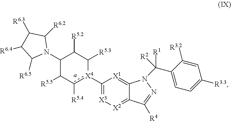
N1(C2C([R5.5])c([R5.4])[X4](C3=[X3][X2]=C4C(=[X1]3)N(C(C3=CC=C([R3.3])C=C3[R3.2])([R1])[R2])N=C4[R4])C([R5.3])C2[R5.2])C([R6.2])C([R6.3])C([R6.4])C1[R6.5]
